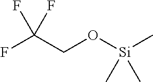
FC(CO[Si](C)(C)C)(F)F
